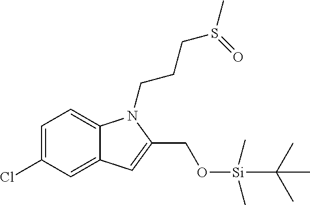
C1=C(Cl)C=C2C(=C1)N(CCCS(C)=O)C(CO[Si](C(C)(C)C)(C)C)=C2
